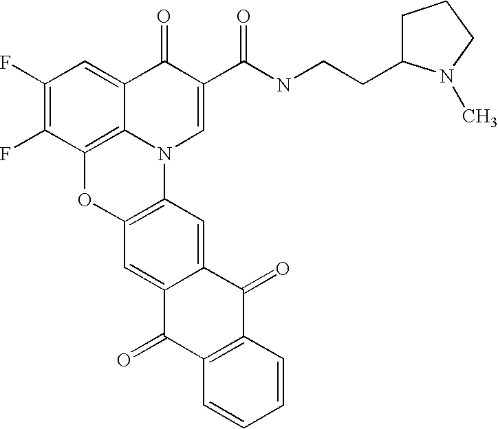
C12=C3C(=CC(F)=C1F)C(=O)C(C(=O)NCCC1CCCN1C)=CN3C1=C(O2)C=C2C(=C1)C(=O)C1=C(C2=O)C=CC=C1
